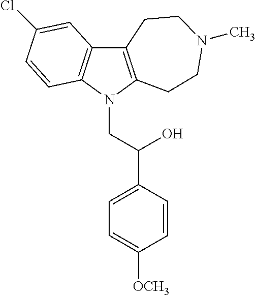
C12=C(N(CC(C3=CC=C([OCH3])C=C3)O)C3=C1C=C(Cl)C=C3)CCN(C)CC2
